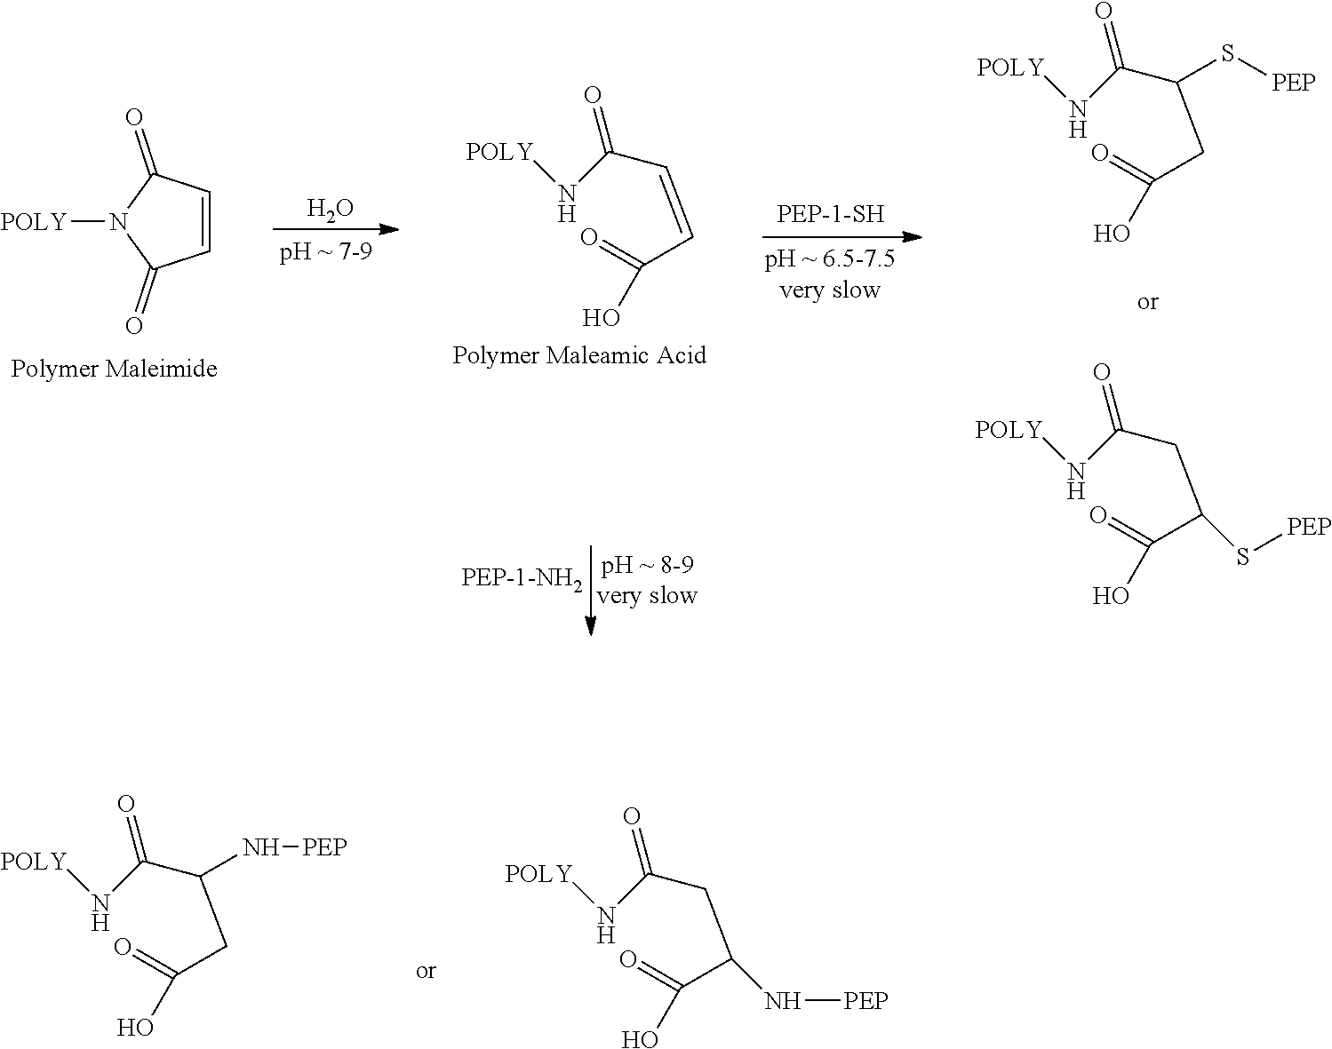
C(C(N[POLY])=O)(CC(O)=O)N[PEP].C(C(N[POLY])=O)C(C(O)=O)N[PEP].C1=CC(=O)N([POLY])C1=O.O.C(C(N[POLY])=O)(CC(O)=O)S[PEP].C(C(N[POLY])=O)C(C(O)=O)S[PEP].C(C(N[POLY])=O)=CC(O)=O
